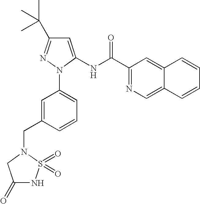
C1=C(NC(C2=NC=C3C(=C2)C=CC=C3)=O)N(C2=CC=CC(CN3CC(=O)NS3(=O)=O)=C2)N=C1C(C)(C)C
